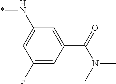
C1(F)=CC(C(=O)N(C)C)=CC(N*)=C1
